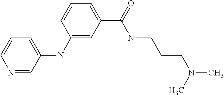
C1(NC2=CC=CN=C2)=CC(C(NCCCN(C)C)=O)=CC=C1
